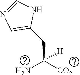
NC([CO2])(CC1=CN=CN1)[H]
